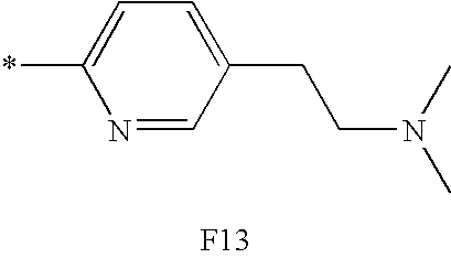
N1=CC(CCN(C)C)=CC=C1*.[F13]
